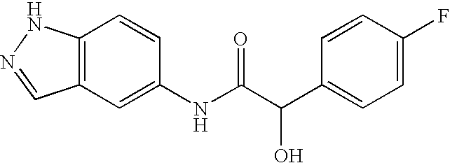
C12=C(C=C(NC(C(C3=CC=C(F)C=C3)O)=O)C=C1)C=NN2
